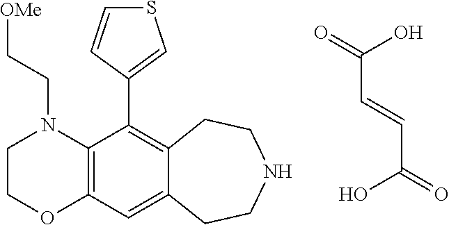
C12=C(C=C3C(=C1C1=CSC=C1)CCNCC3)OCCN2CC[OMe].C(C(O)=O)=CC(O)=O
